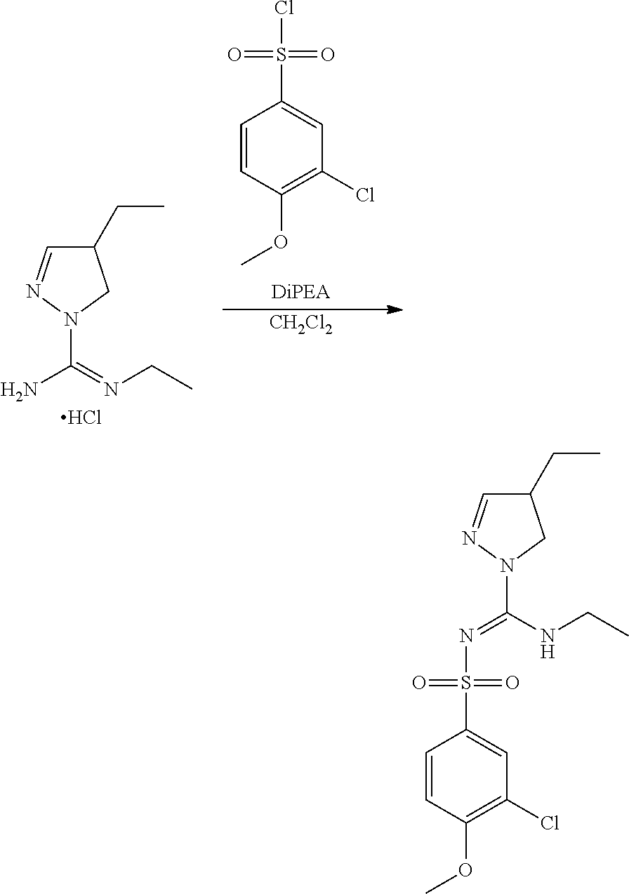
C1(CC)C=NN(C(N)=NCC)C1.Cl.ClS(C1=CC(Cl)=C(OC)C=C1)(=O)=O.[CH2Cl2].C1=CC(OC)=C(Cl)C=C1S(N=C(NCC)N1CC(CC)C=N1)(=O)=O
